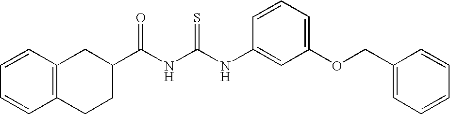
C(NC(NC1=CC(OCC2=CC=CC=C2)=CC=C1)=S)(=O)C1CC2=C(CC1)C=CC=C2
